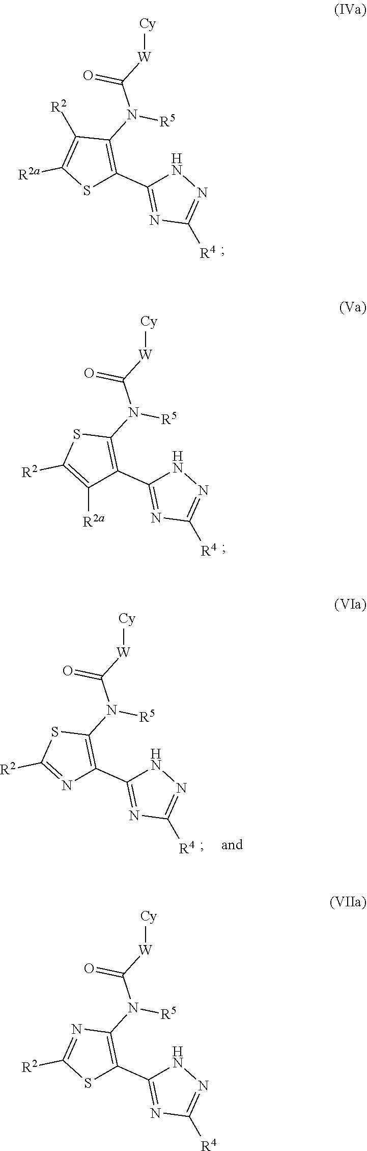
[R4]C1=NNC(C2=C(N([R5])C(=O)[W][Cy])C([R2])=C([R2a])S2)=N1.[R4]C1=NNC(C2=C(N([R5])C(=O)[W][Cy])SC([R2])=C2[R2a])=N1.[R4]C1=NNC(C2=C(N([R5])C(=O)[W][Cy])N=C([R2])S2)=N1.[R4]C1=NNC(C2=C(N([R5])C(=O)[W][Cy])SC([R2])=N2)=N1
